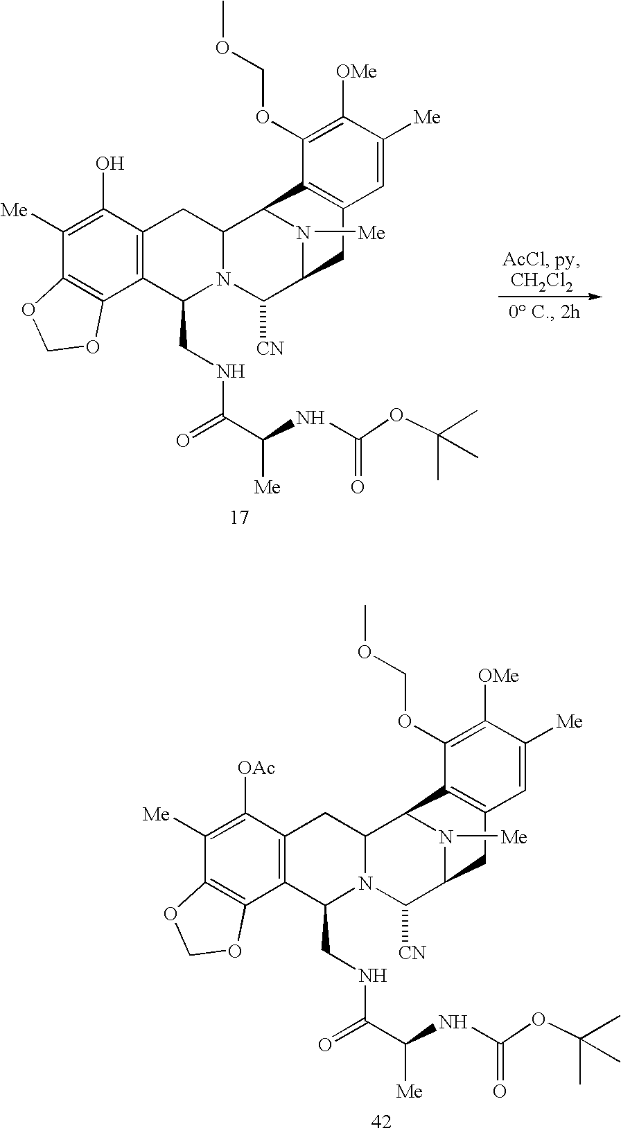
C1([Me])=C(O)C2=C(C3=C1OCO3)C(CNC(=O)C([Me])NC(=O)OC(C)(C)C)N1C(C2)C2N([Me])C(C1[CN])CC1=C2C(OCOC)=C([OMe])C([Me])=C1.C1([Me])=C([OAc])C2=C(C3=C1OCO3)C(CNC(=O)C([Me])NC(=O)OC(C)(C)C)N1C(C2)C2N([Me])C(C1[CN])CC1=C2C(OCOC)=C([OMe])C([Me])=C1
